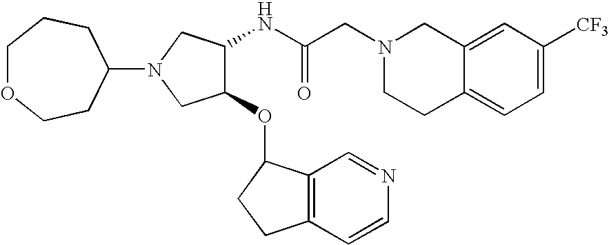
C12=CC([CF3])=CC=C1CCN(CC(NC1C(OC3C4=C(CC3)C=CN=C4)CN(C3CCOCCC3)C1)=O)C2
